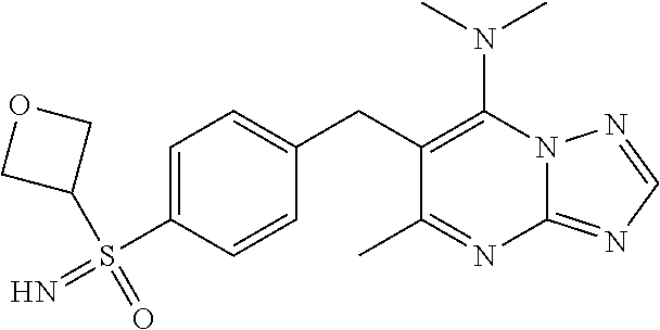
N(C1=C(CC2=CC=C(S(C3COC3)(=N)=O)C=C2)C(C)=NC2=NC=NN12)(C)C
